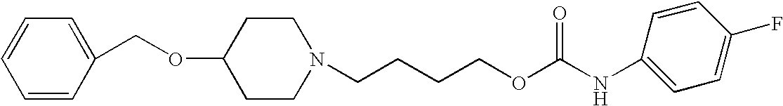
O(C1CCN(CCCCOC(NC2=CC=C(F)C=C2)=O)CC1)CC1=CC=CC=C1
